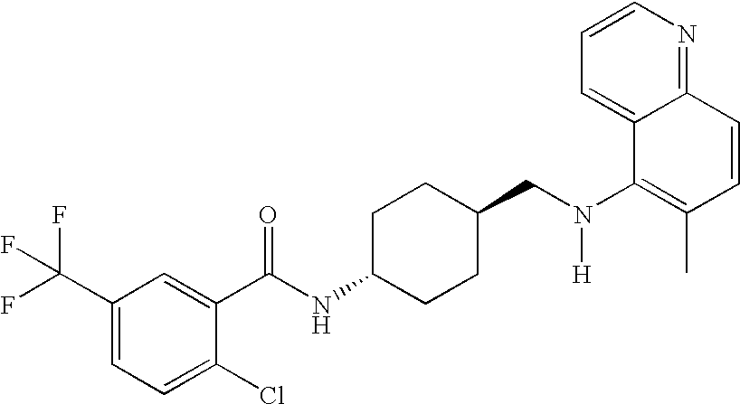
C1(C(F)(F)F)=CC=C(Cl)C(C(NC2CCC(CN(C3=C(C)C=CC4=NC=CC=C34)[H])CC2)=O)=C1
